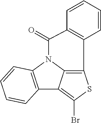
C12=C(N3C4=C(SC(Br)=C14)C1=C(C3=O)C=CC=C1)C=CC=C2
